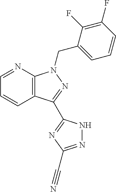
C1=NC2=C(C=C1)C(C1=NC(C#N)=NN1)=NN2CC1=CC=CC(F)=C1F
